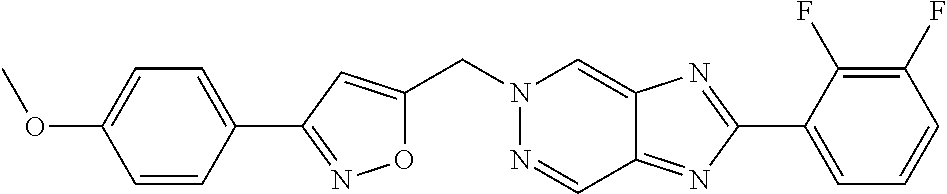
C(N1N=CC2=NC(C3=CC=CC(F)=C3F)=NC2=C1)C1=CC(C2=CC=C(OC)C=C2)=NO1
